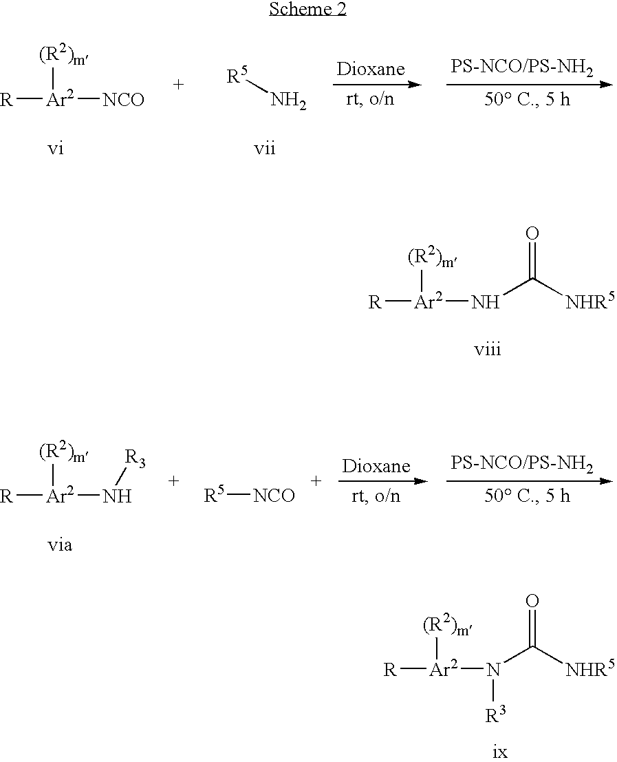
[R][Ar2](NC([NHR5])=O)[(R2)m].[R][Ar2]([NCO])[(R2)m].[R5]N.[R][Ar2](N[R3])[(R2)m].[R5][NCO].[R][Ar2](N(C([NHR5])=O)[R3])[(R2)m]
